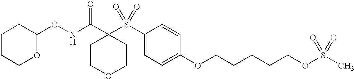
C1(ONC(C2(S(C3=CC=C(OCCCCCOS(C)(=O)=O)C=C3)(=O)=O)CCOCC2)=O)CCCCO1
